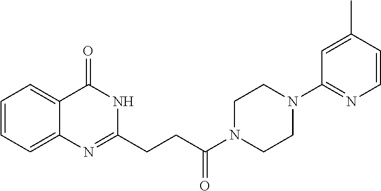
C12=CC=CC=C1C(=O)NC(CCC(N1CCN(C3=NC=CC(C)=C3)CC1)=O)=N2
